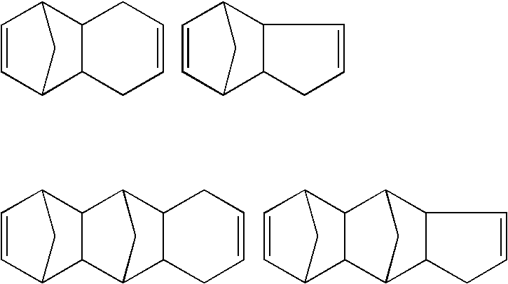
C1=CC2C3C(C1C2)CC=CC3.C1=CC2CC1C1C2C=CC1.C1=CC2CC1C1C3CC(C21)C1C3CC=CC1.C1=CC2CC1C1C3CC(C21)C1C3CC=C1
